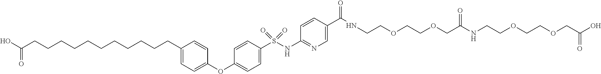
C1(OC2=CC=C(CCCCCCCCCCCC(O)=O)C=C2)=CC=C(S(NC2=NC=C(C(NCCOCCOCC(NCCOCCOCC(O)=O)=O)=O)C=C2)(=O)=O)C=C1
